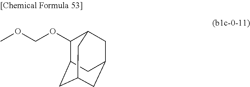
COCOC1C2CC3CC(CC1C3)C2
